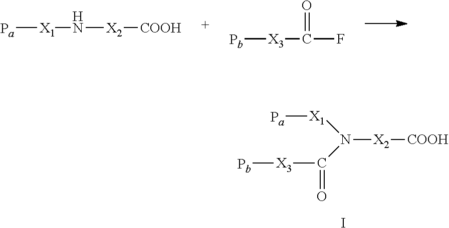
[Pa][X1]N[X2][COOH].[Pb][X3]C(F)=O.[X1](N(C([X3][Pb])=O)[X2][COOH])[Pa].I
